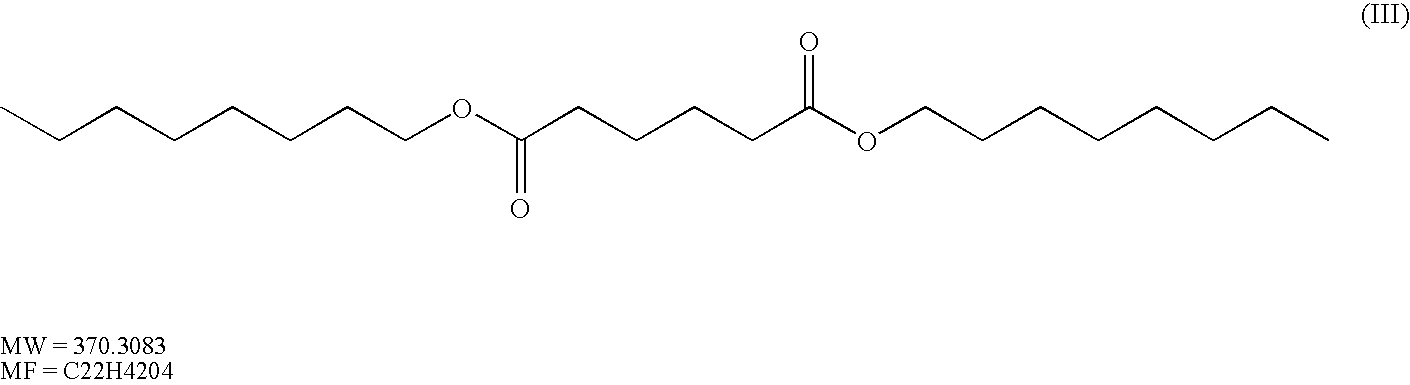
C(CCCCCCOC(CCCCC(OCCCCCCCC)=O)=O)C
